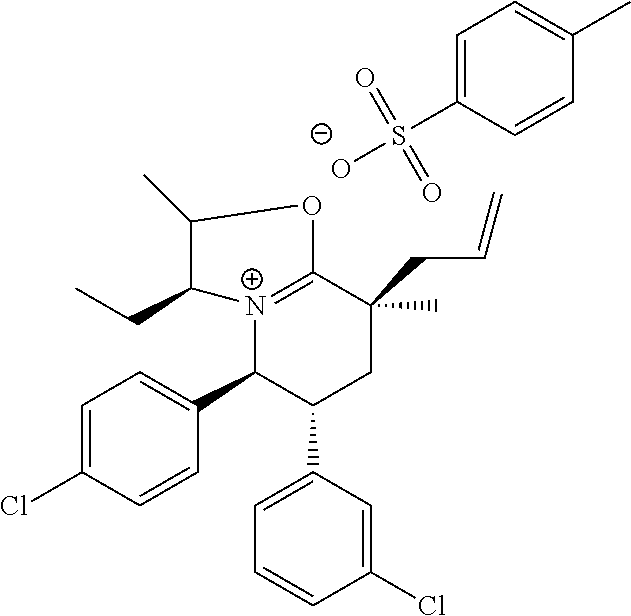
C1=C(C2CC(CC=C)(C)C3=[N+](C2C2=CC=C(Cl)C=C2)C(CC)C(C)O3)C=C(Cl)C=C1.C1=C(S(=O)(=O)[O-])C=CC(C)=C1
